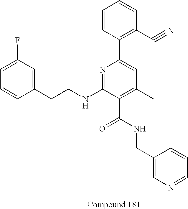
C1=CC=C(F)C=C1CCNC1=NC(C2=C(C#N)C=CC=C2)=CC(C)=C1C(NCC1=CN=CC=C1)=O
